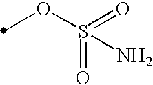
O=S(OC)(=O)N
